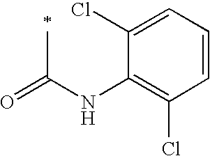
O=C(NC1=C(Cl)C=CC=C1Cl)C
